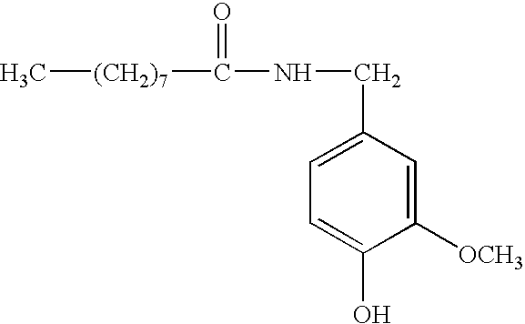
C1=C(CNC(=O)[(CH2)7]C)C=C([OCH3])C(O)=C1
